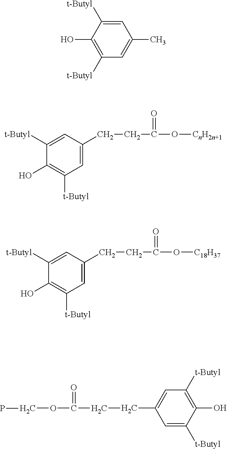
C1=C([t-Butyl])C(O)=C([t-Butyl])C=C1C.C1=C(CCC(=O)O[CnH2n+1])C=C([t-Butyl])C(O)=C1[t-Butyl].C1=C(CCC(=O)O[C18H37])C=C([t-Butyl])C(O)=C1[t-Butyl].C1=C([t-Butyl])C(O)=C([t-Butyl])C=C1CCC(=O)OCP
